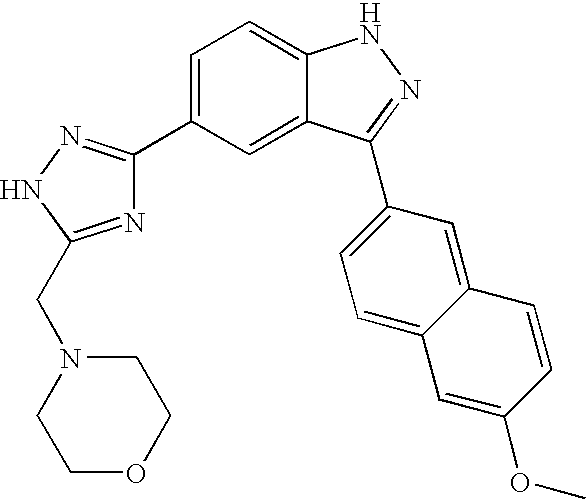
C1=C(C2=NNC(CN3CCOCC3)=N2)C=C2C(=C1)NN=C2C1=CC=C2C(=C1)C=CC(OC)=C2
